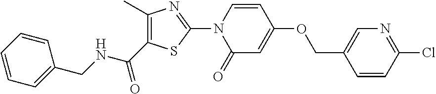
C1=CN(C2=NC(C)=C(C(NCC3=CC=CC=C3)=O)S2)C(=O)C=C1OCC1=CN=C(Cl)C=C1
